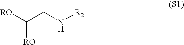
C(CN[R2])([RO])[RO]
